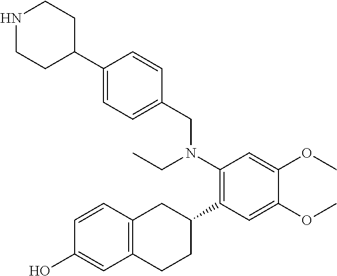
C1(CN(C2=C(C3CC4=C(CC3)C=C(O)C=C4)C=C(OC)C(OC)=C2)CC)=CC=C(C2CCNCC2)C=C1
